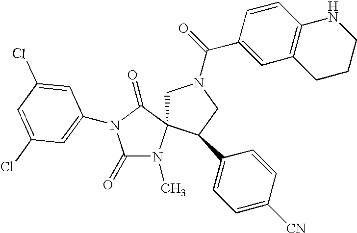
ClC1=CC(N2C(=O)N(C)C3(CN(C(=O)C4=CC5=C(C=C4)NCCC5)CC3C3=CC=C([CN])C=C3)C2=O)=CC(Cl)=C1
